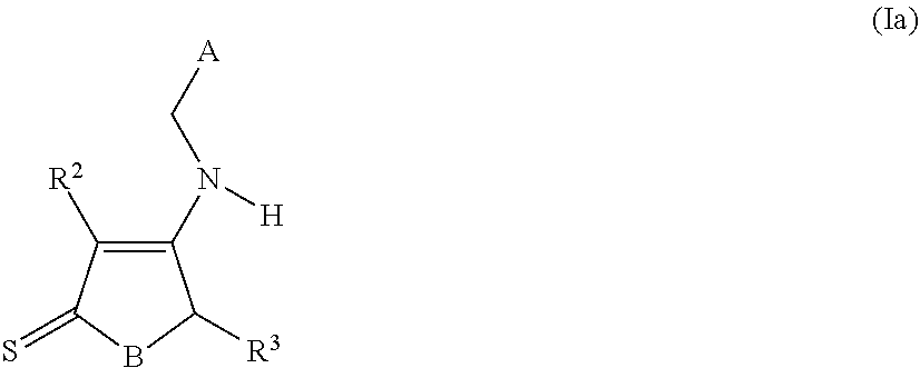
C1(N(C[A])[H])=C([R2])C(=S)BC1[R3]
